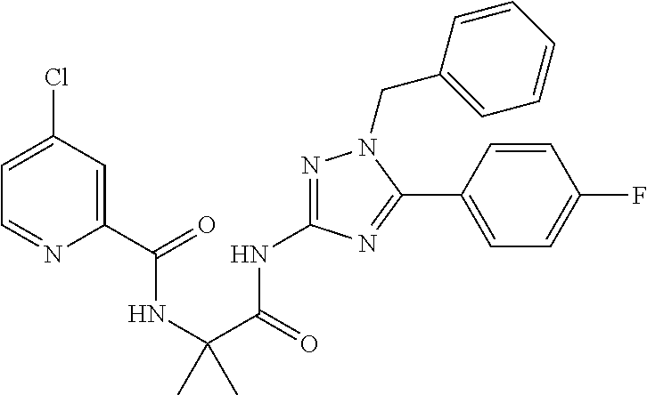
N1=C(NC(C(NC(=O)C2=CC(Cl)=CC=N2)(C)C)=O)N=C(C2=CC=C(F)C=C2)N1CC1=CC=CC=C1
